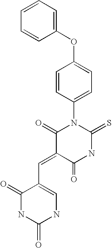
C1(OC2=CC=C(N3C(=O)C(=CC4=CNC(=O)NC4=O)C(=O)NC3=S)C=C2)=CC=CC=C1
